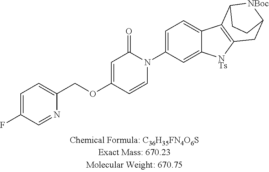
C1=C(N2C(=O)C=C(OCC3=CC=C(F)C=N3)C=C2)C=C2C(=C1)C1=C([NTs]2)CC2[NBoc]C1CC2
